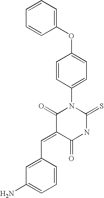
O=C1C(=CC2=CC(N)=CC=C2)C(=O)N(C2=CC=C(OC3=CC=CC=C3)C=C2)C(=S)N1
